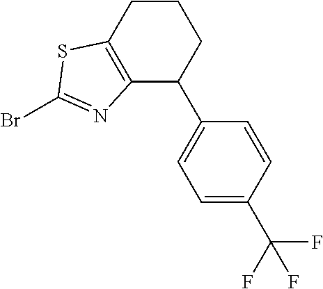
C1CC2=C(C(C3=CC=C(C(F)(F)F)C=C3)C1)N=C(Br)S2
